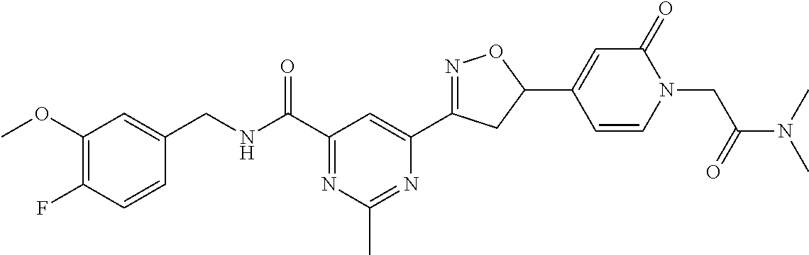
C1(CNC(C2=NC(C)=NC(C3=NOC(C4=CC(=O)N(CC(N(C)C)=O)C=C4)C3)=C2)=O)=CC(OC)=C(F)C=C1
